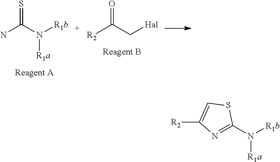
[R2]C(C[Hal])=O.NC(N([R1b])[R1a])=S.N1=C(N([R1b])[R1a])SC=C1[R2]
